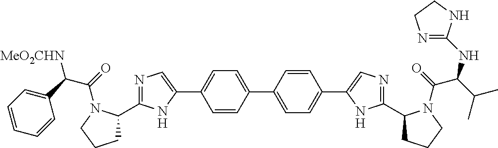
C1=CC(C2=CC=C(C3=CN=C(C4CCCN4C(=O)C(C4=CC=CC=C4)[MeO2CHN])N3)C=C2)=CC=C1C1=CN=C(C2CCCN2C(=O)C(C(C)C)NC2=NCCN2)N1
